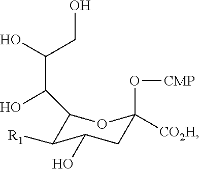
C1(C(O)C(O)CO)C([R1])C(O)CC(O[CMP])([CO2H])O1
